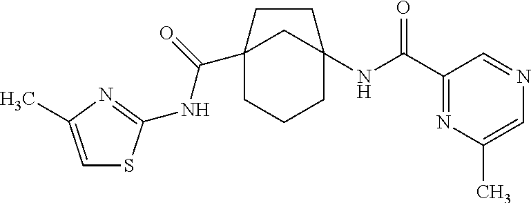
C12(C(NC3=NC(C)=CS3)=O)CCCC(NC(C3=NC(C)=CN=C3)=O)(C1)CC2
